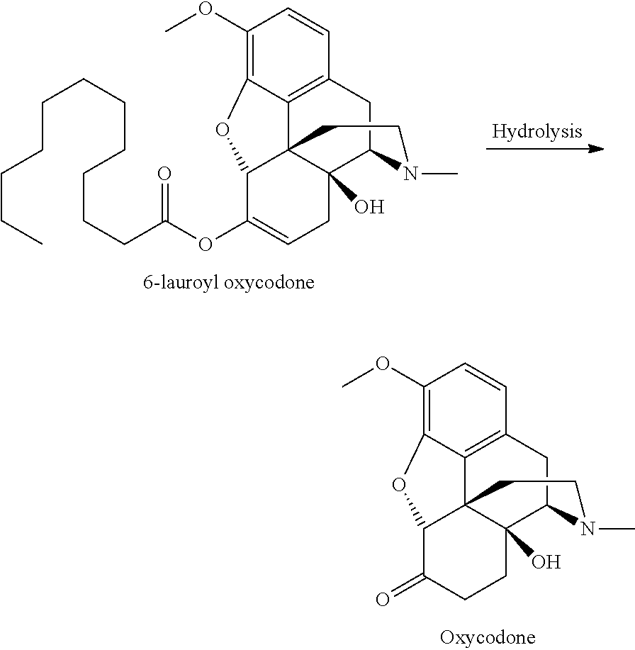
C1(OC)=C2C3=C(C=C1)CC1C4(O)C3(C(C(=O)CC4)O2)CCN1C.C1(OC)=C2C3=C(C=C1)CC1C4(O)C3(C(C(OC(CCCCCCCCCCC)=O)=CC4)O2)CCN1C
